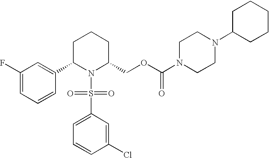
C1(F)=CC=CC(C2N(S(C3=CC=CC(Cl)=C3)(=O)=O)C(COC(N3CCN(C4CCCCC4)CC3)=O)CCC2)=C1
